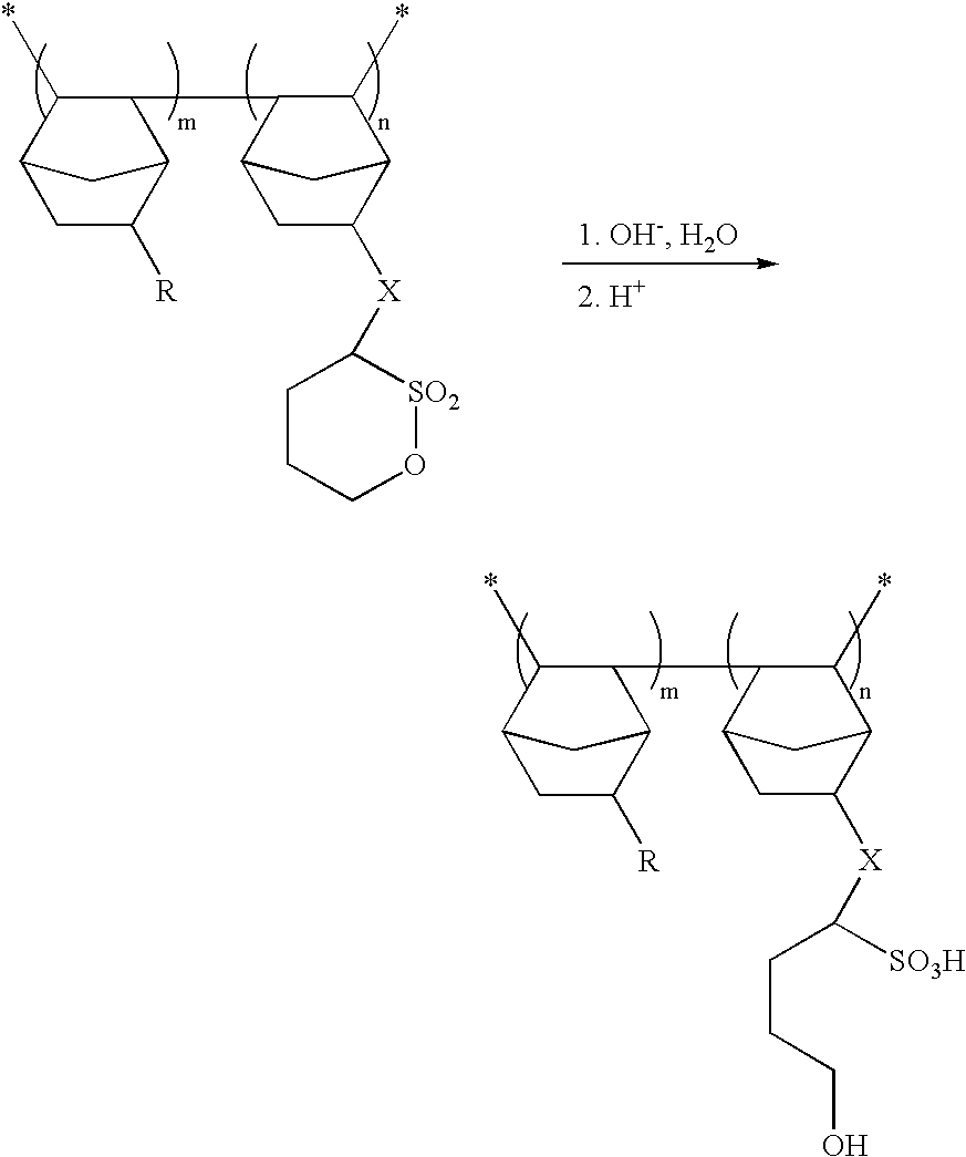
C1(C2C(*)C3C([X]C4CCCO[SO2]4)CC2C3)C(*)C2CC([R])C1C2.C1(C2C(*)C3C([X]C(CCCO)[SO3H])CC2C3)C(*)C2CC([R])C1C2
